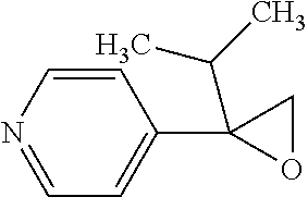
C1=CN=CC=C1C1(C(C)C)OC1
